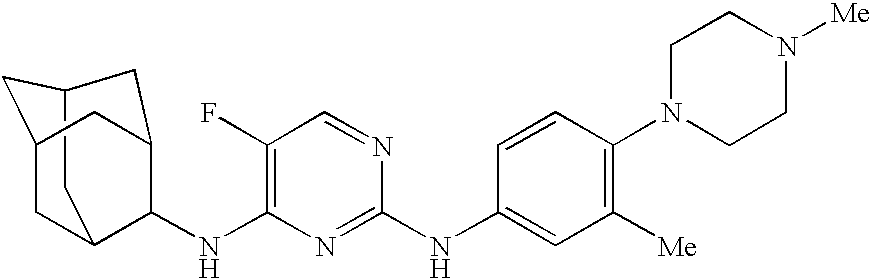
C12CC3CC(C1)CC(C2NC1=C(F)C=NC(NC2=CC([Me])=C(N4CCN([Me])CC4)C=C2)=N1)C3
